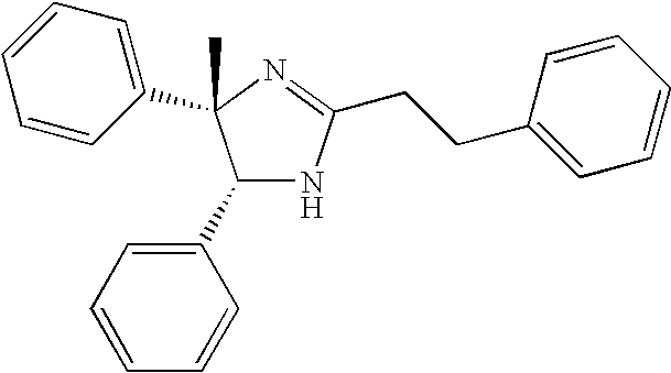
C1(C2=CC=CC=C2)NC(CCC2=CC=CC=C2)=NC1(C1=CC=CC=C1)C
